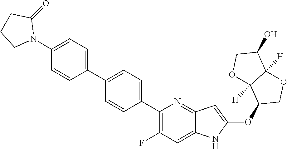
C1(C2=CC=C(C3=C(F)C=C4C(=N3)C=C(OC3COC5([H])C3([H])OCC5O)N4)C=C2)=CC=C(N2C(=O)CCC2)C=C1
